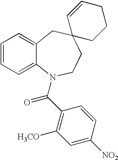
C1=CC=C2C(=C1)CC1(CCN2C(C2=C([H3CO])C=C([NO2])C=C2)=O)CCCC=C1
